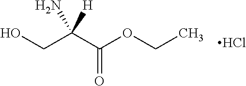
OCC(C(OCC)=O)([H])N.Cl
